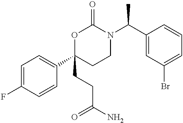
C1=C(F)C=CC(C2(CCC(N)=O)CCN(C(C3=CC(Br)=CC=C3)C)C(=O)O2)=C1
